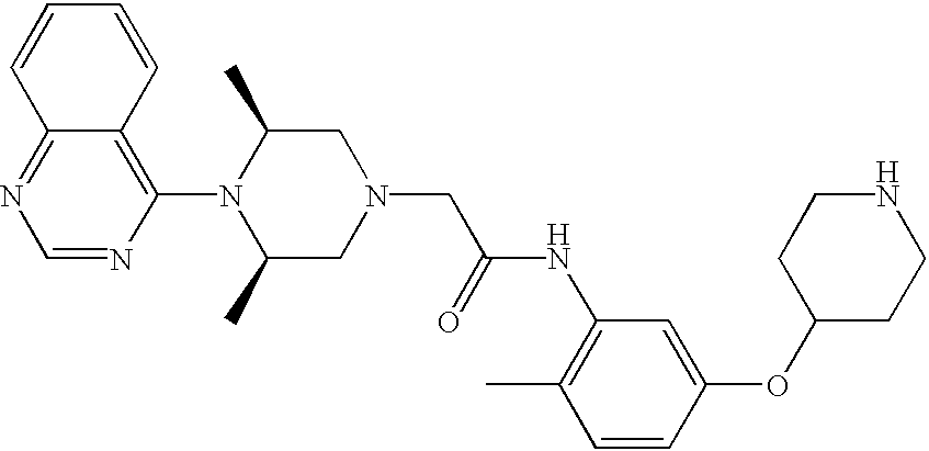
C1=NC(N2C(C)CN(CC(NC3=C(C)C=CC(OC4CCNCC4)=C3)=O)CC2C)=C2C(=N1)C=CC=C2
